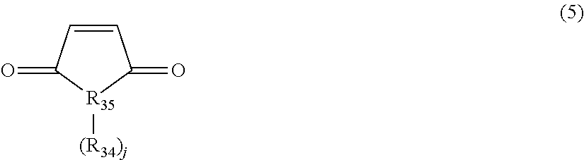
C1=CC(=O)[R35]([(R34)j])C1=O
